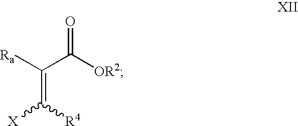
[X]C([R4])=C([Ra])C([OR2])=O
